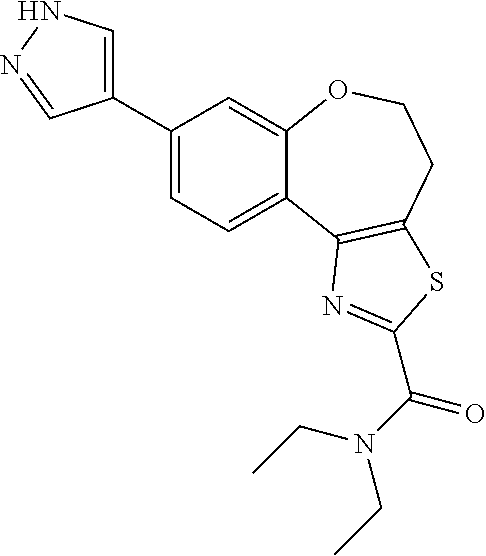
C1(C2=CNN=C2)=CC=C2C(=C1)OCCC1=C2N=C(C(N(CC)CC)=O)S1
